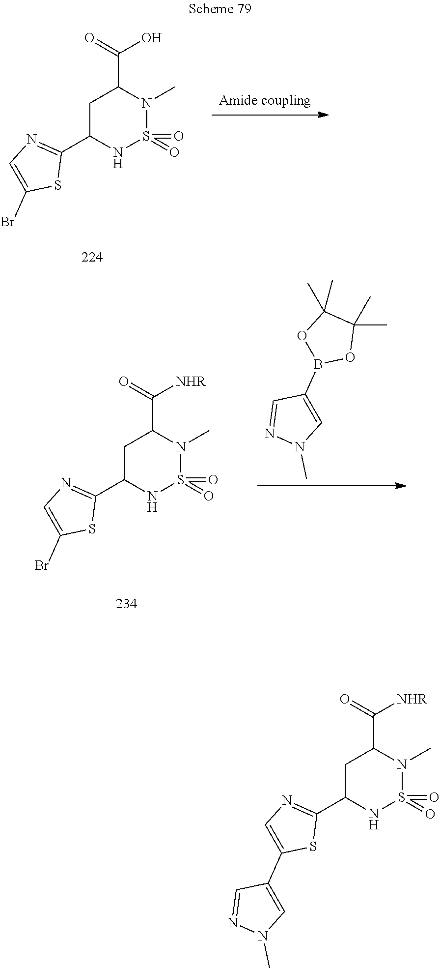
C1C(C2=NC=C(Br)S2)NS(=O)(=O)N(C)C1C(=O)O.C1(C)(C)C(C)(C)OB(C2=CN(C)N=C2)O1.C1C(C2=NC=C(Br)S2)NS(=O)(=O)N(C)C1C(=O)[NHR].C1C(C2=NC=C(C3=CN(C)N=C3)S2)NS(=O)(=O)N(C)C1C(=O)[NHR]
